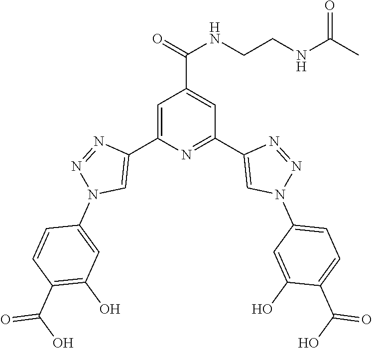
C1=C(C2=CN(C3=CC(O)=C(C(O)=O)C=C3)N=N2)N=C(C2=CN(C3=CC=C(C(O)=O)C(O)=C3)N=N2)C=C1C(=O)NCCNC(C)=O
